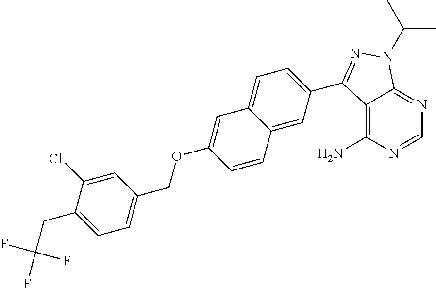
C1=NC(N)=C2C(=N1)N(C(C)C)N=C2C1=CC=C2C(=C1)C=CC(OCC1=CC=C(CC(F)(F)F)C(Cl)=C1)=C2
